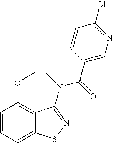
C1=CC=C2C(=C1OC)C(N(C)C(=O)C1=CN=C(Cl)C=C1)=NS2
